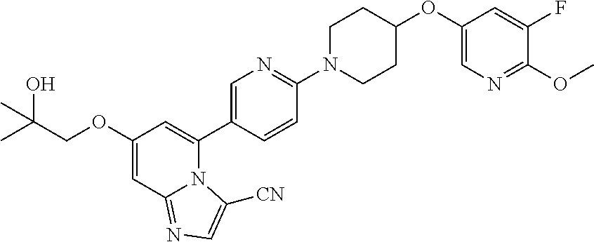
C1(OCC(C)(O)C)=CC2=NC=C([CN])N2C(C2=CN=C(N3CCC(OC4=CN=C(OC)C(F)=C4)CC3)C=C2)=C1
